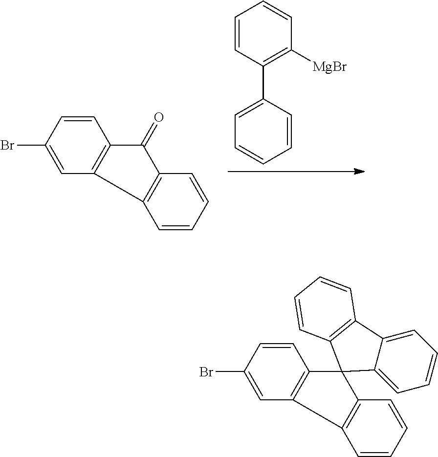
C1(C2=CC=CC=C2)=C([MgBr])C=CC=C1.C1=CC(Br)=CC2=C1C(=O)C1=C2C=CC=C1.C1=CC(Br)=CC2=C1C1(C3=C2C=CC=C3)C2=CC=CC=C2C2=C1C=CC=C2
